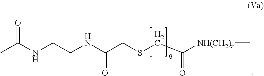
CC(NCCNC(CSCC([NH(CH2)r]C)=O)=O)=O
